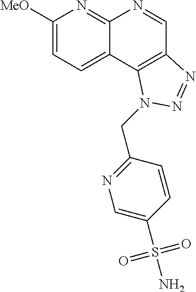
C1([MeO])=CC=C2C(=N1)N=CC1=C2N(CC2=NC=C(S(N)(=O)=O)C=C2)N=N1
